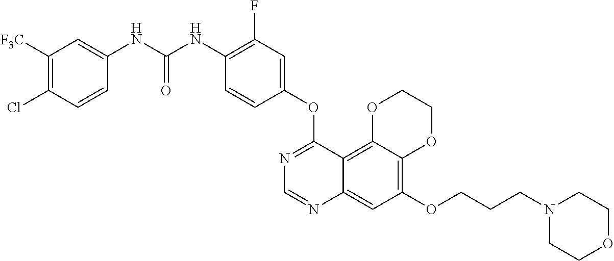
C12=C(OCCCN3CCOCC3)C=C3C(=C1OCCO2)C(OC1=CC(F)=C(NC(NC2=CC([F3C])=C(Cl)C=C2)=O)C=C1)=NC=N3
